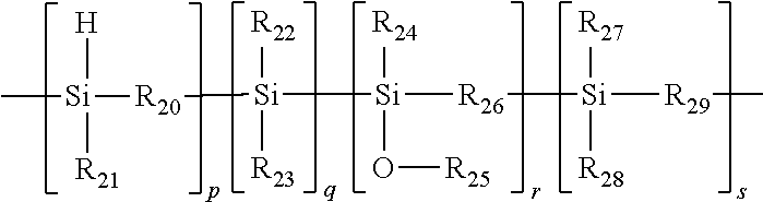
C[Si]([H])([R21])[R20][Si]([Si]([R26][Si]([R29]C)([R27])[R28])([R24])O[R25])([R22])[R23]
